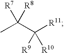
CC(C([R11])([R9])[R10])([R7])[R8]
